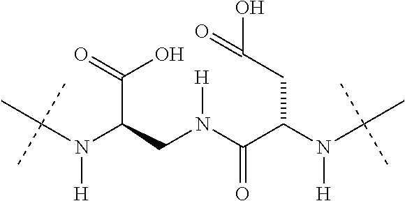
C(N(C(CN(C(C(N(C(C)(C)C)[H])CC(O)=O)=O)[H])C(=O)O)[H])(C)(C)C
